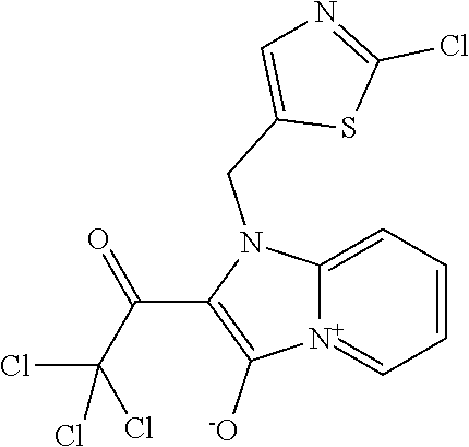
[N+]12=CC=CC=C1N(CC1=CN=C(Cl)S1)C(C(C(Cl)(Cl)Cl)=O)=C2[-O]
